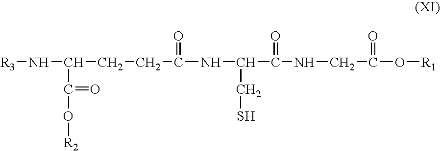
N(C(CCC(NC(C(NCC(O[R1])=O)=O)CS)=O)C(O[R2])=O)[R3]
